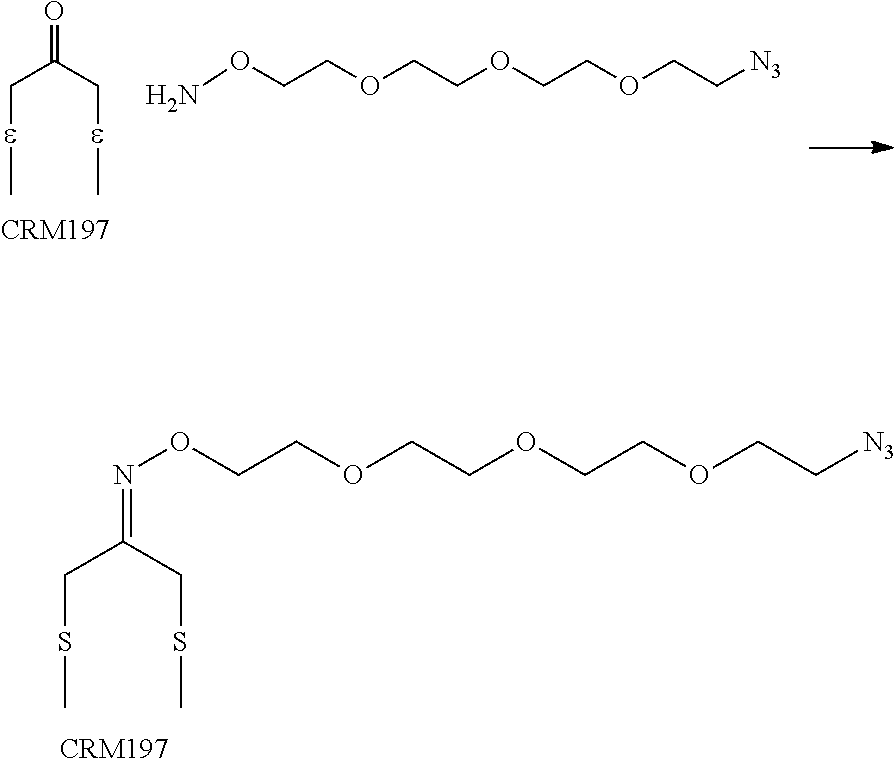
[e](C)CC(=O)C[e]C.NOCCOCCOCCOCC[N3].S(C)CC(=NOCCOCCOCCOCC[N3])CSC
